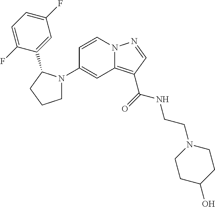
C1N(C2=CC3=C(C(NCCN4CCC(O)CC4)=O)C=NN3C=C2)C(C2=CC(F)=CC=C2F)CC1
